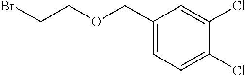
C(Br)COCC1=CC=C(Cl)C(Cl)=C1
